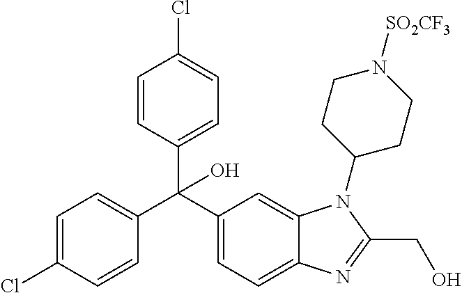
C1(C(C2=CC=C3C(=C2)N(C2CCN([SO2CF3])CC2)C(CO)=N3)(C2=CC=C(Cl)C=C2)O)=CC=C(Cl)C=C1
